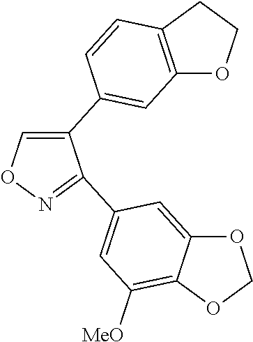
C1=C(C2=CC3=C(CCO3)C=C2)C(C2=CC([MeO])=C3C(=C2)OCO3)=NO1
